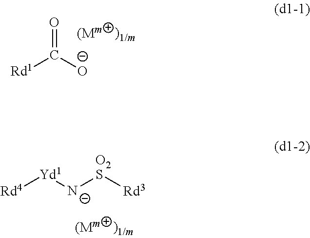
C(=O)([O-])[Rd1].[Rd4][Yd1][N-][O2S][Rd3]
